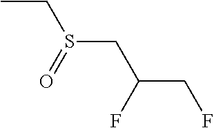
CCS(CC(CF)F)=O
